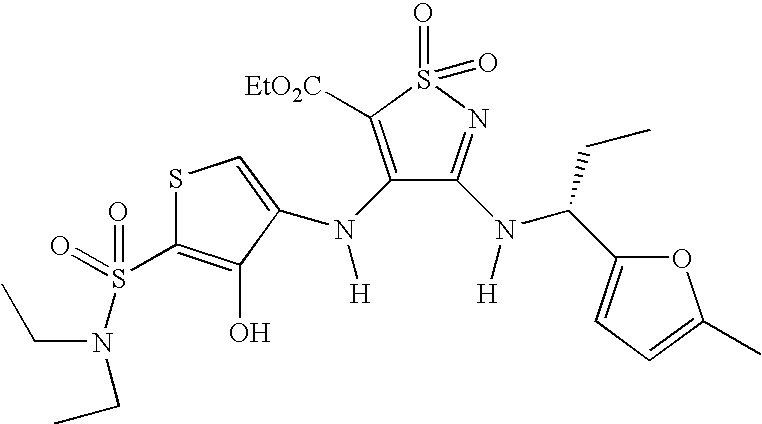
S1C(S(=O)(N(CC)CC)=O)=C(O)C(N(C2=C([EtO2C])S(=O)(=O)N=C2N([H])C(CC)C2=CC=C(C)O2)[H])=C1
